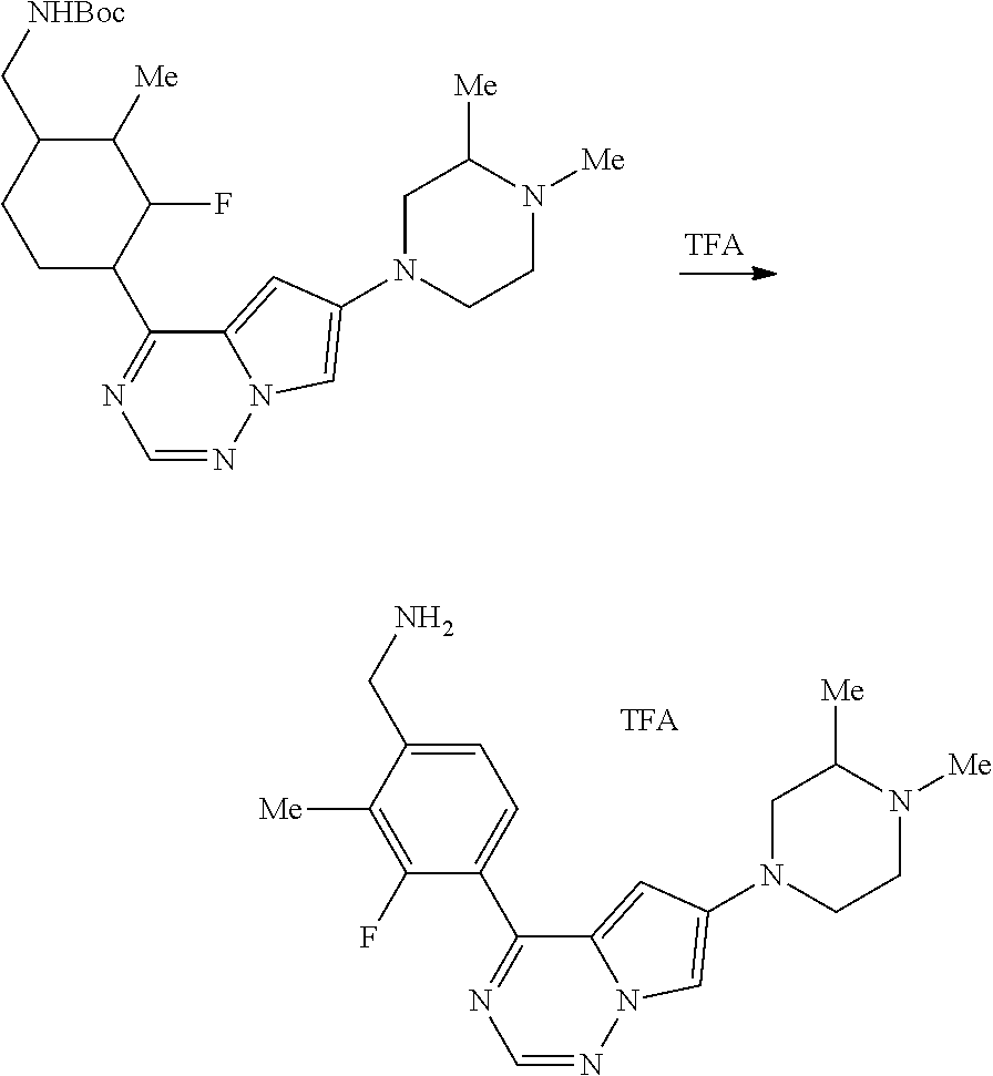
C1N(C2=CN3C(=C2)C(C2=CC=C(CN)C([Me])=C2F)=NC=N3)CCN([Me])C1[Me].C1N(C2=CN3C(=C2)C(C2C(F)C([Me])C(C[NHBoc])CC2)=NC=N3)CCN([Me])C1[Me]
